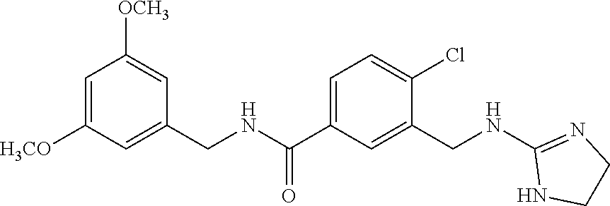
C1([OCH3])=CC(CNC(C2=CC=C(Cl)C(CNC3=NCCN3)=C2)=O)=CC([H3CO])=C1
